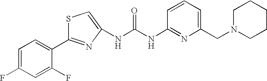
C1=CC=C(CN2CCCCC2)N=C1NC(NC1=CSC(C2=CC=C(F)C=C2F)=N1)=O
